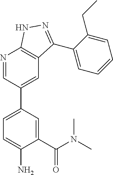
C1(C(N(C)C)=O)=CC(C2=CC3=C(N=C2)NN=C3C2=CC=CC=C2CC)=CC=C1N
